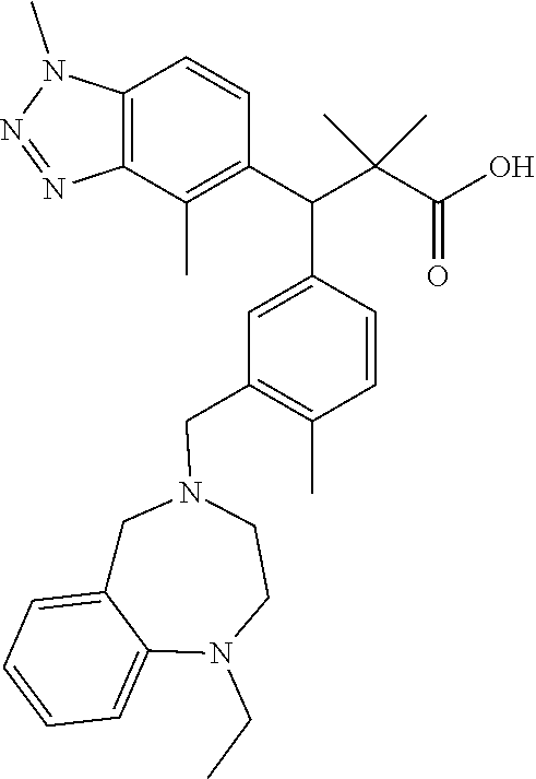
C12=C(C(C)=C(C(C3=CC(CN4CC5=CC=CC=C5N(CC)CC4)=C(C)C=C3)C(C(O)=O)(C)C)C=C1)N=NN2C
